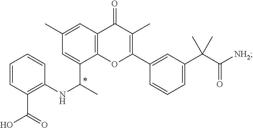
C12=C(OC(C3=CC(C(C([NH2])=O)(C)C)=CC=C3)=C(C)C1=O)C(C(NC1=C(C(O)=O)C=CC=C1)C)=CC(C)=C2
